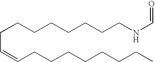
C(C=CCCCCCCCC)CCCCCCCNC=O
